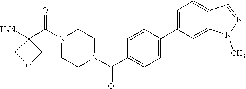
NC1(C(N2CCN(C(=O)C3=CC=C(C4=CC=C5C(=C4)N(C)N=C5)C=C3)CC2)=O)COC1
